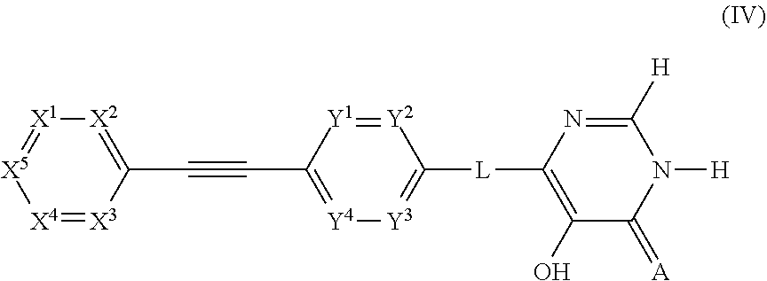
[X4]1=[X3]C(C#CC2=[Y4][Y3]=C([L]C3=C(O)C(=[A])N([H])C([H])=N3)[Y2]=[Y1]2)=[X2][X1]=[X5]1
